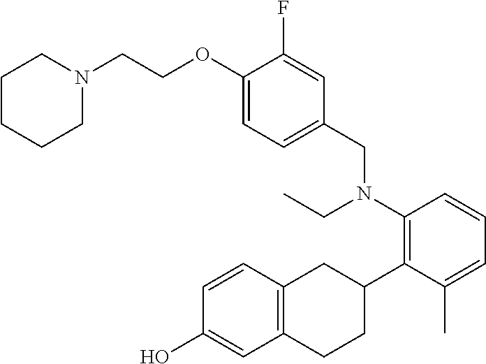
C1(CN(C2=C(C3CC4=C(CC3)C=C(O)C=C4)C(C)=CC=C2)CC)=CC=C(OCCN2CCCCC2)C(F)=C1
